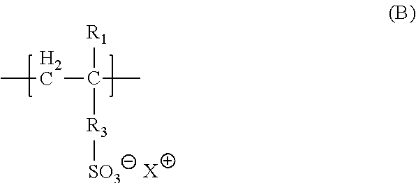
CCC(C)([R1])[R3][SO3].[X]
